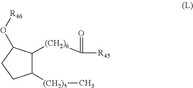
C1([(CH2)5]C)C([(CH2)6]C([R45])=O)C(O[R46])CC1
